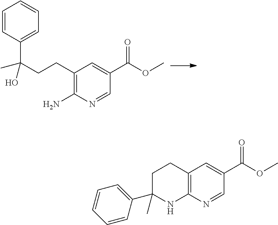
C1=CC(C(CCC2=C(N)N=CC(C(OC)=O)=C2)(C)O)=CC=C1.C12=C(N=CC(C(OC)=O)=C1)NC(C1=CC=CC=C1)(C)CC2
